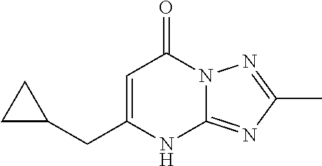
C1(CC2CC2)=CC(=O)N2C(=NC(C)=N2)N1
